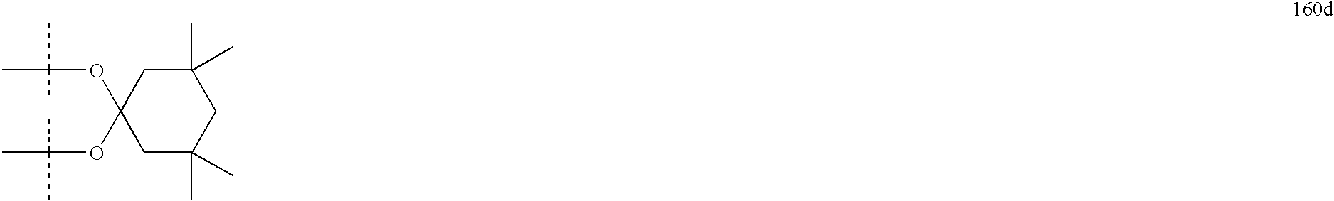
C1C(C)(C)CC(C)(C)CC1(OC(C)(C)C)OC(C)(C)C
